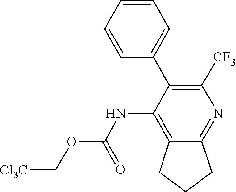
N(C1=C2C(=NC([CF3])=C1C1=CC=CC=C1)CCC2)C(OC[Cl3C])=O
